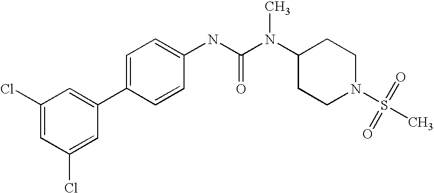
C1(Cl)=CC(Cl)=CC(C2=CC=C(NC(N(C3CCN(S(C)(=O)=O)CC3)C)=O)C=C2)=C1
